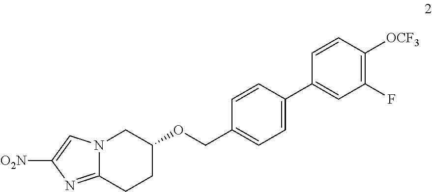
C12=NC([O2N])=CN1CC(OCC1=CC=C(C3=CC(F)=C([OCF3])C=C3)C=C1)CC2
